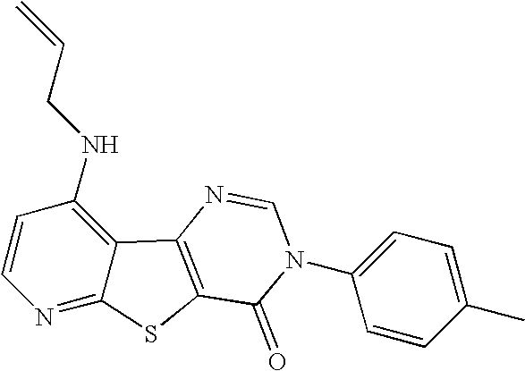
C1=CC(NCC=C)=C2C(=N1)SC1=C2N=CN(C2=CC=C(C)C=C2)C1=O
